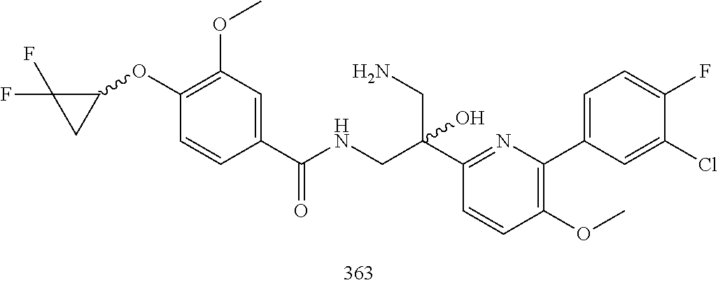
C1(Cl)=CC(C2=C(OC)C=CC(C(CNC(C3=CC(OC)=C(OC4C(F)(F)C4)C=C3)=O)(O)CN)=N2)=CC=C1F
